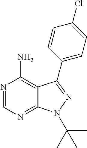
C12=NC=NC(N)=C1C(C1=CC=C(Cl)C=C1)=NN2C(C)(C)C
